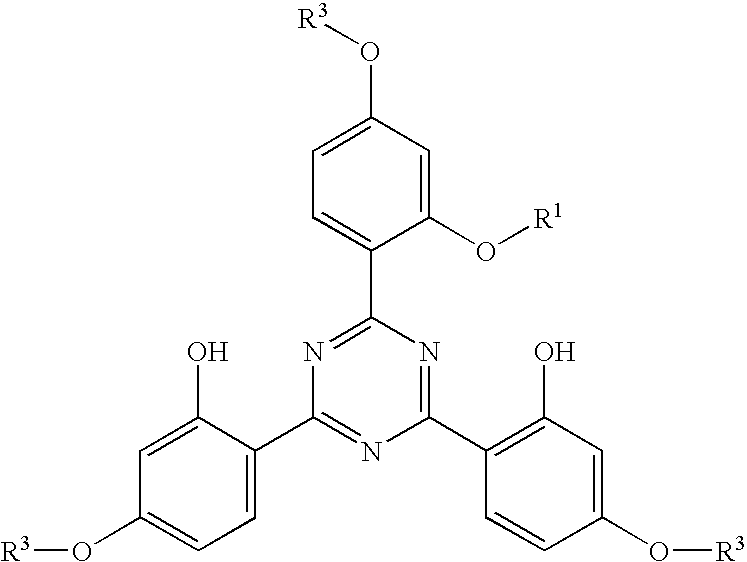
C1=C(O)C(C2=NC(C3=C(O)C=C(O[R3])C=C3)=NC(C3=CC=C(O[R3])C=C3O[R1])=N2)=CC=C1O[R3]
